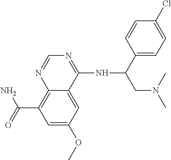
C12=C(C(=O)N)C=C(OC)C=C1C(NC(CN(C)C)C1=CC=C(Cl)C=C1)=NC=N2
